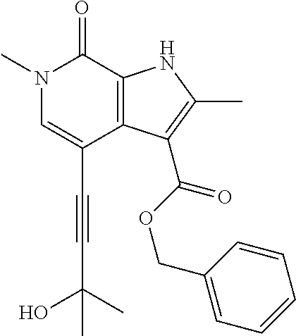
C(C1=CN(C)C(=O)C2=C1C(C(OCC1=CC=CC=C1)=O)=C(C)N2)#CC(O)(C)C
